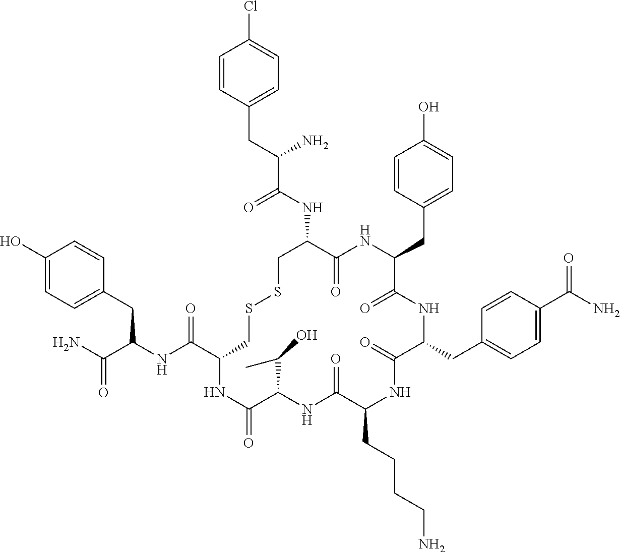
C1=CC(CC(NC(C2CSSCC(NC(C(CC3=CC=C(Cl)C=C3)N)=O)C(=O)NC(CC3=CC=C(O)C=C3)C(=O)NC(CC3=CC=C(C(N)=O)C=C3)C(=O)NC(CCCCN)C(=O)NC(C(C)O)C(=O)N2)=O)C(N)=O)=CC=C1O
